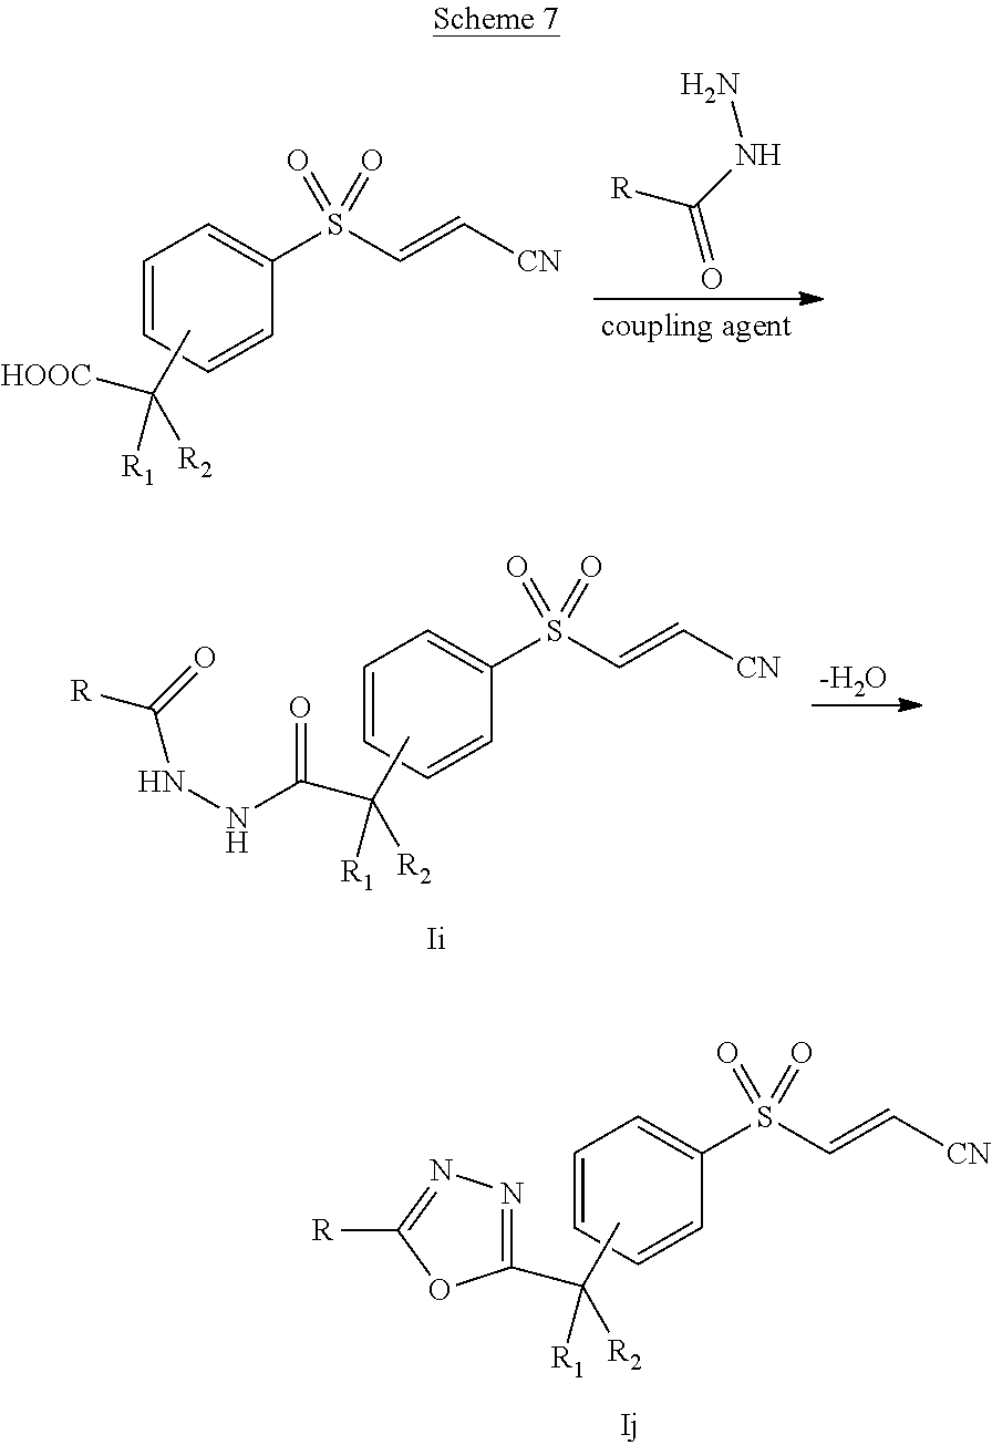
C1=CC=CC(S(C=C[CN])(=O)=O)=C1.CC(C(NNC([R])=O)=O)([R1])[R2].[-H2O].C1=CC=CC(S(C=C[CN])(=O)=O)=C1.CC([R1])([R2])C1=NN=C([R])O1.C1=CC=CC(S(C=C[CN])(=O)=O)=C1.CC([HOOC])([R1])[R2].[R]C(NN)=O
